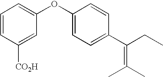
C1=CC([CO2H])=CC(OC2=CC=C(C(CC)=C(C)C)C=C2)=C1
